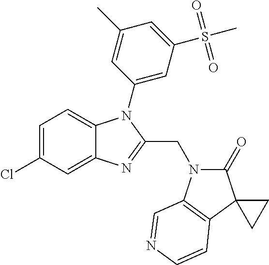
C1=C(Cl)C=C2C(=C1)N(C1=CC(S(=O)(=O)C)=CC(C)=C1)C(CN1C(=O)C3(C4=C1C=NC=C4)CC3)=N2
